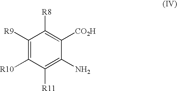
C1([R10])=C([R9])C([R8])=C([CO2H])C(N)=C1[R11]
